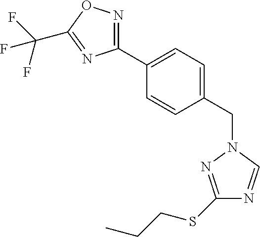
C1(C2=CC=C(CN3N=C(SCCC)N=C3)C=C2)=NOC(C(F)(F)F)=N1
